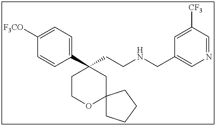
C1(C2(CCNCC3=CN=CC([CF3])=C3)CCOC3(C2)CCCC3)=CC=C([F3CO])C=C1
